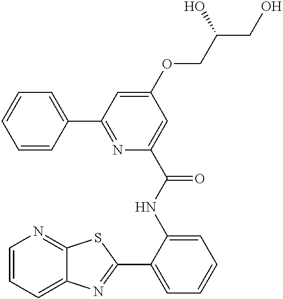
C1=CC=C2C(=N1)SC(C1=CC=CC=C1NC(=O)C1=CC(OCC(CO)O)=CC(C3=CC=CC=C3)=N1)=N2
